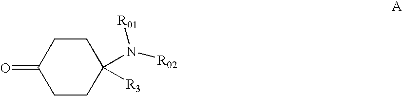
C1CC(N([R01])[R02])([R3])CCC1=O
